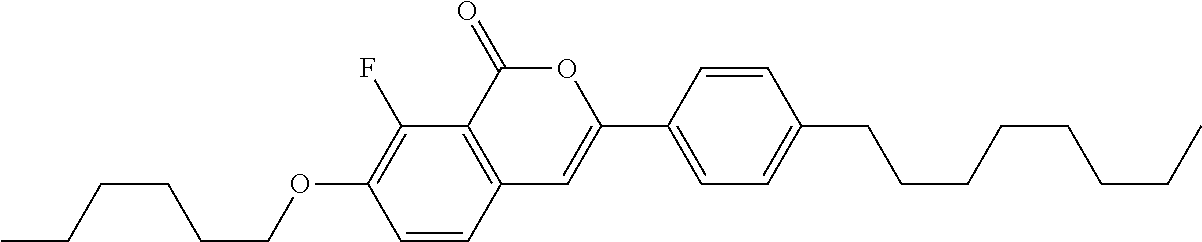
C1=CC2=C(C(F)=C1OCCCCCC)C(=O)OC(C1=CC=C(CCCCCCCC)C=C1)=C2
